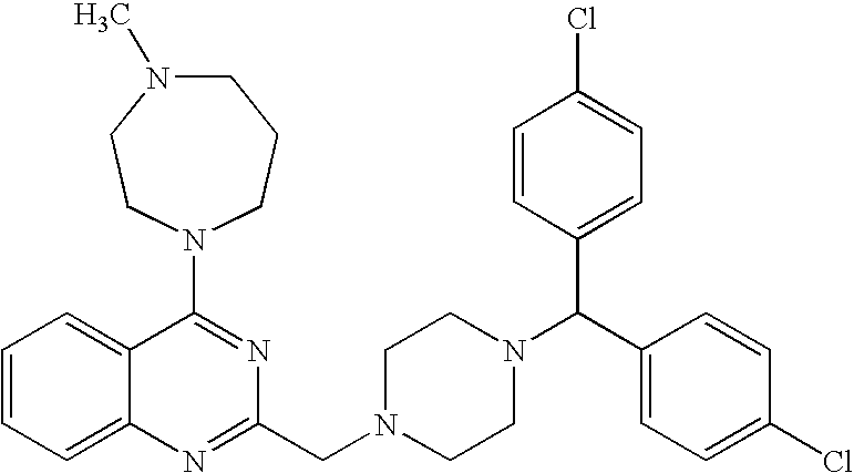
C1=CC=C2C(=C1)C(N1CCN(C)CCC1)=NC(CN1CCN(C(C3=CC=C(Cl)C=C3)C3=CC=C(Cl)C=C3)CC1)=N2
